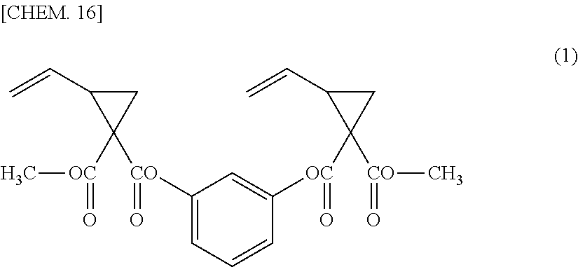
C1([CO](C2([OC](C)=O)CC2C=C)=O)=CC=CC([OC](C2([CO](C)=O)CC2C=C)=O)=C1
